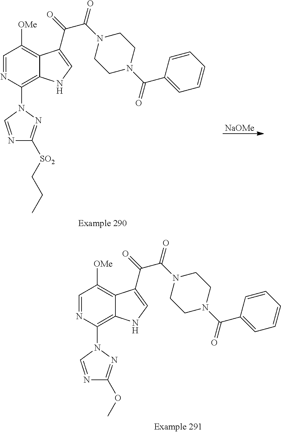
C1=NC(N2C=NC([SO2]CCC)=N2)=C2C(=C1[OMe])C(C(=O)C(N1CCN(C(C3=CC=CC=C3)=O)CC1)=O)=CN2.[NaOMe].C1=NC(N2C=NC(OC)=N2)=C2C(=C1[OMe])C(C(=O)C(N1CCN(C(C3=CC=CC=C3)=O)CC1)=O)=CN2
